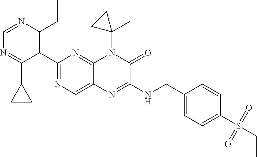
C1=NC(CC)=C(C2=NC=C3C(=N2)N(C2(C)CC2)C(=O)C(NCC2=CC=C(S(=O)(=O)CC)C=C2)=N3)C(C2CC2)=N1
